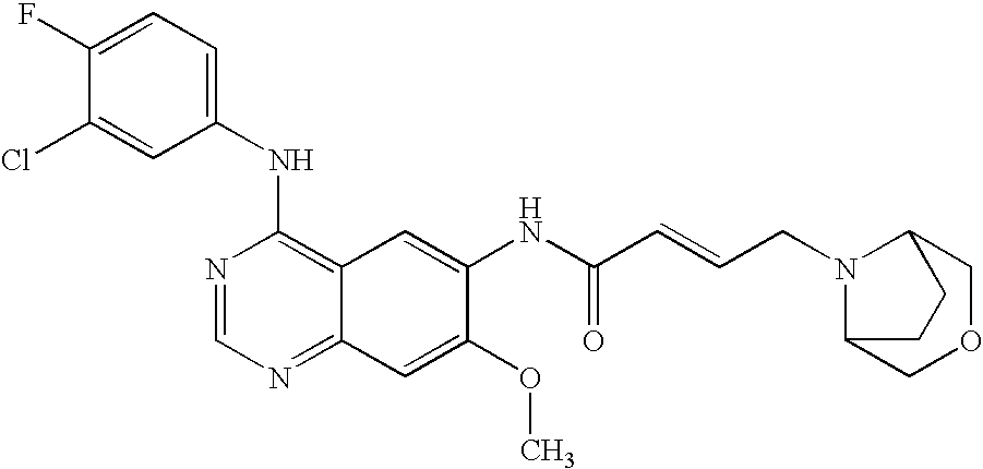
ClC1=CC(NC2=C3C(=NC=N2)C=C(OC)C(NC(C=CCN2C4COCC2CC4)=O)=C3)=CC=C1F
